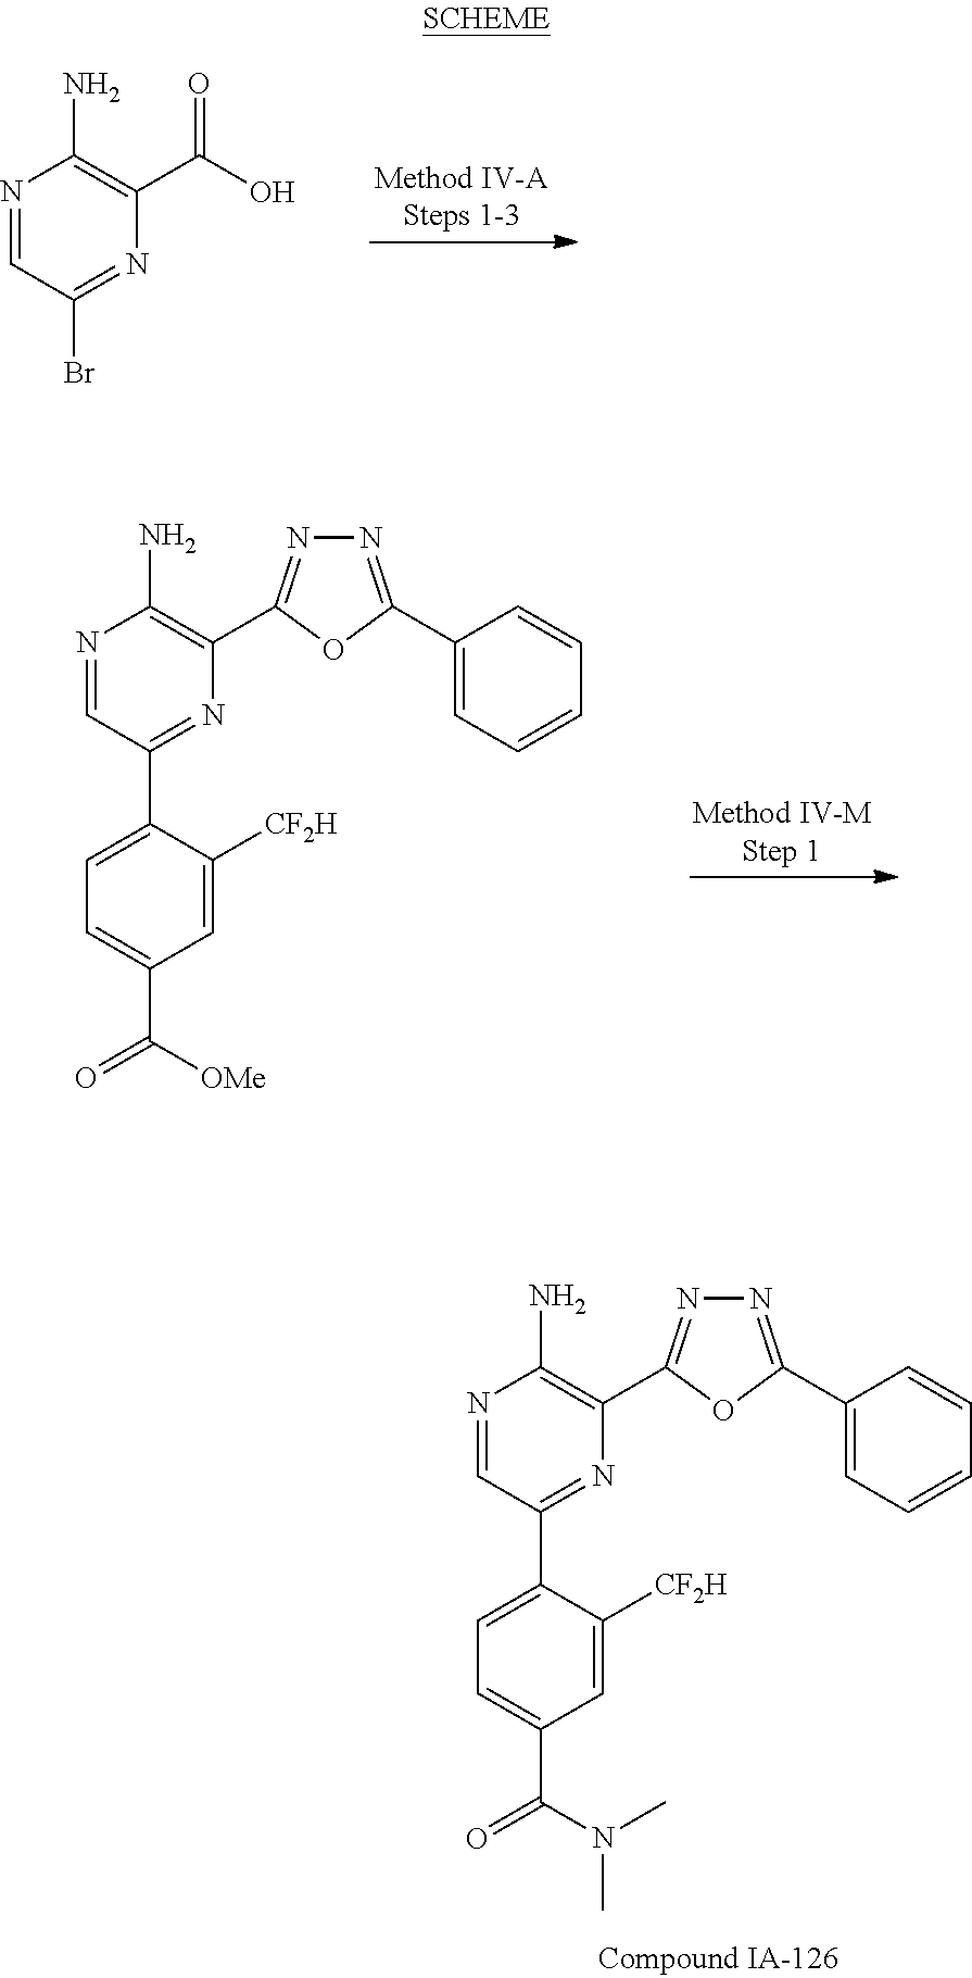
N1=CC(Br)=NC(C(O)=O)=C1N.N1=CC(C2=CC=C(C(N(C)C)=O)C=C2[CF2H])=NC(C2=NN=C(C3=CC=CC=C3)O2)=C1N.N1=CC(C2=CC=C(C([OMe])=O)C=C2[CF2H])=NC(C2=NN=C(C3=CC=CC=C3)O2)=C1N
